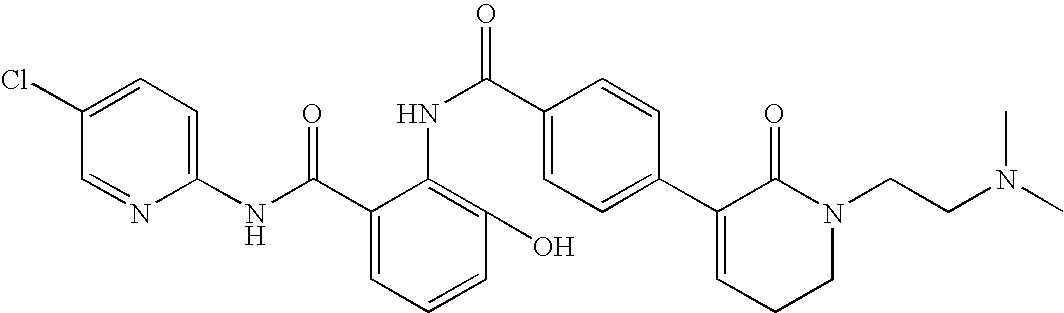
C1(Cl)=CC=C(NC(C2=CC=CC(O)=C2NC(=O)C2=CC=C(C3=CCCN(CCN(C)C)C3=O)C=C2)=O)N=C1
